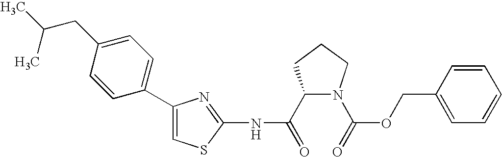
C1(C(=O)NC2=NC(C3=CC=C(CC(C)C)C=C3)=CS2)N(C(=O)OCC2=CC=CC=C2)CCC1
